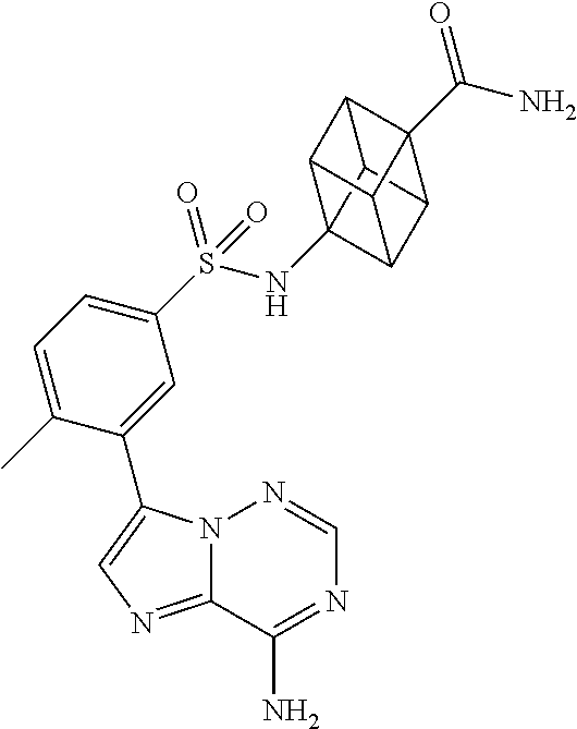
N12C(=NC=C1C1=CC(S(NC34C5C6C3C3C6(C(N)=O)C5C34)(=O)=O)=CC=C1C)C(N)=NC=N2
